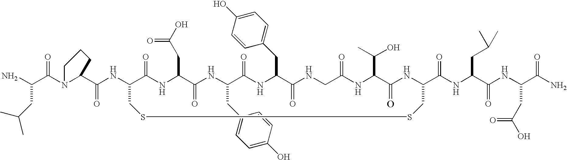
C(C(N1C(C(NC2C(=O)NC(CC(O)=O)C(=O)NC(CC3=CC=C(O)C=C3)C(=O)NC(CC3=CC=C(O)C=C3)C(=O)NCC(=O)NC(C(O)C)C(=O)NC(C(NC(C(NC(CC(O)=O)C(=O)N)=O)CC(C)C)=O)CSSC2)=O)CCC1)=O)(N)CC(C)C
